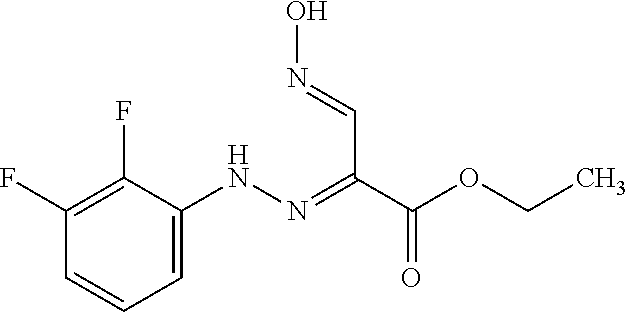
C1=C(NN=C(C=NO)C(OCC)=O)C(F)=C(F)C=C1
